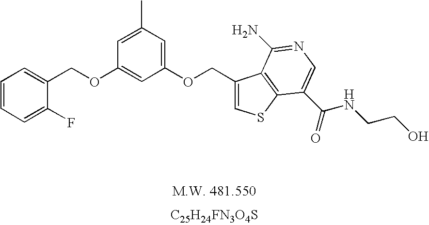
O(C1=CC(OCC2=CSC3=C2C(N)=NC=C3C(=O)NCCO)=CC(C)=C1)CC1=CC=CC=C1F.[C25H24FN3O4S]
